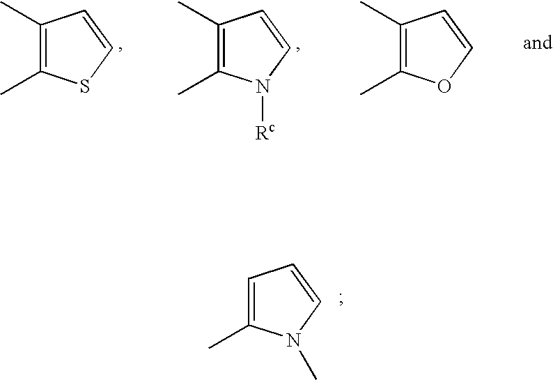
C1=C(C)N(C)C=C1.C1(C)=C(C)SC=C1.C1(C)=C(C)N([Rc])C=C1.C1(C)=C(C)OC=C1
